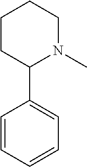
C1CC(C2=CC=CC=C2)N(C)CC1
